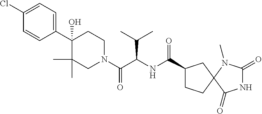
C1(C2(O)C(C)(C)CN(C(C(NC(C3CCC4(C3)C(=O)NC(=O)N4C)=O)C(C)C)=O)CC2)=CC=C(Cl)C=C1
